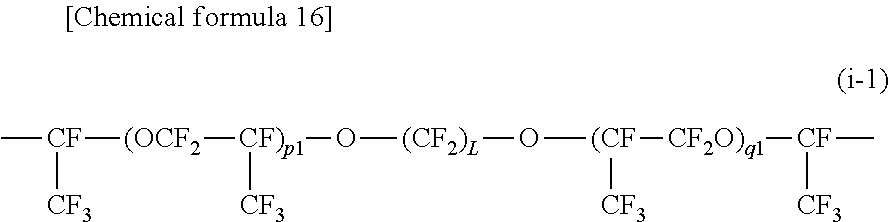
C[CF]([(OCF2][CF)p1](O[(CF2)L]O[(CF]([CF2O)q1][CF](C)[CF3])[CF3])[CF3])[CF3]
